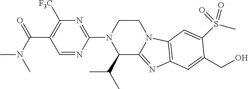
C(N(C)C)(C1=C([F3C])N=C(N2C(C(C)C)C3=NC4=C(N3CC2)C=C(S(C)(=O)=O)C(CO)=C4)N=C1)=O
